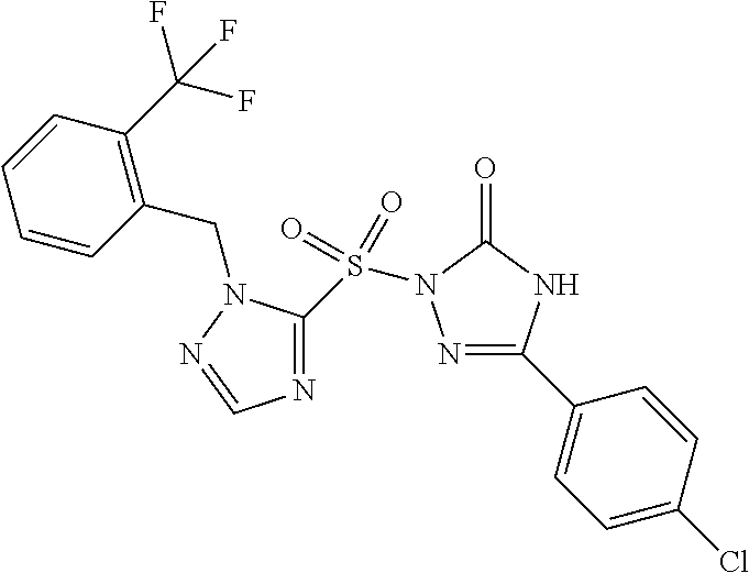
N1=C(C2=CC=C(Cl)C=C2)NC(=O)N1S(C1=NC=NN1CC1=C(C(F)(F)F)C=CC=C1)(=O)=O
